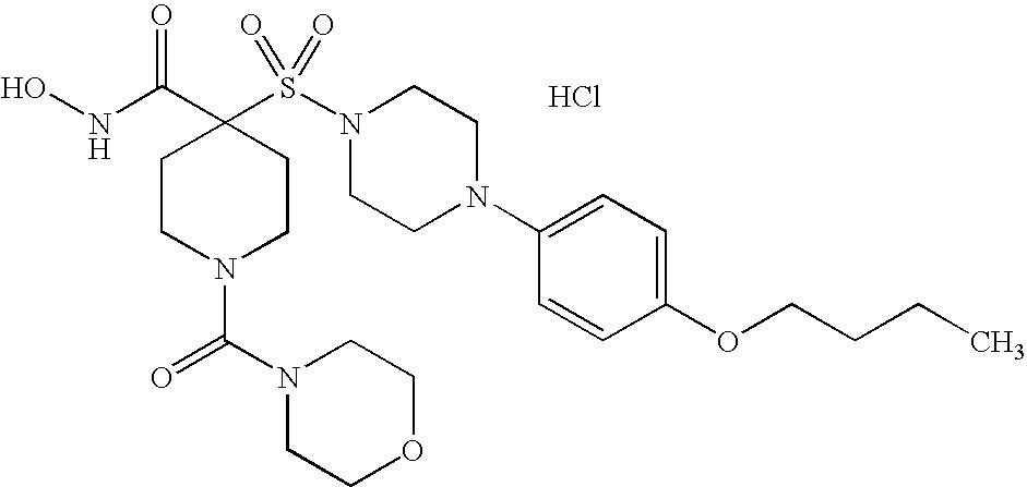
ONC(C1(S(N2CCN(C3=CC=C(OCCCC)C=C3)CC2)(=O)=O)CCN(C(N2CCOCC2)=O)CC1)=O.Cl
